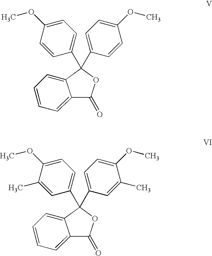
C12=CC=CC=C1C(C1=CC=C(OC)C=C1)(C1=CC=C(OC)C=C1)OC2=O.C12=CC=CC=C1C(C1=CC=C(OC)C(C)=C1)(C1=CC=C(OC)C(C)=C1)OC2=O
